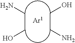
C(CO)N.C(CN)O
